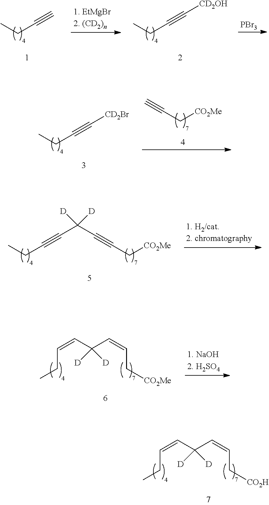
CCC#C.CCC#C[CD2OH].[PBr3].CCC#C[CD2Br].[CO2Me]CC#C.CCC#CC(C#CC[CO2Me])([D])[D].C(CC)=CC(C=CC[CO2Me])([D])[D].C(CC)=CC(C=CC[CO2H])([D])[D]
